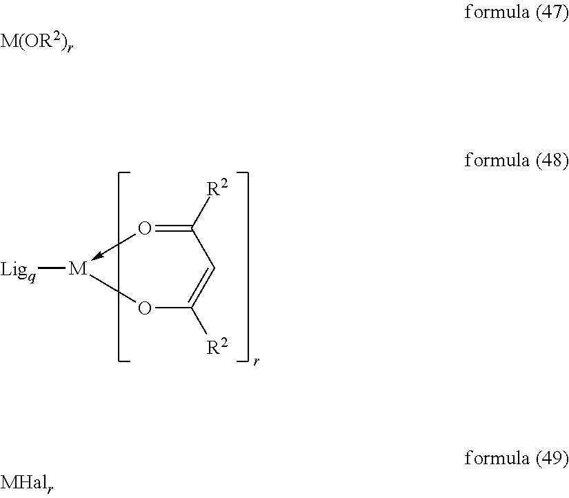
O1C([R2])=CC([R2])=O->[M]1[Ligq]
